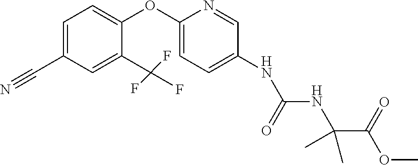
C1=C(C#N)C=C(C(F)(F)F)C(OC2=CC=C(NC(NC(C(OC)=O)(C)C)=O)C=N2)=C1
